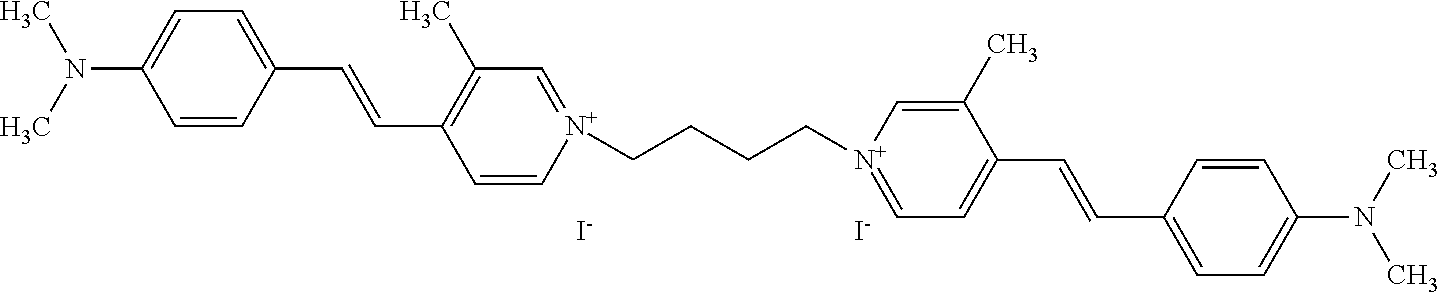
C1=CC(C=CC2=C(C)C=[N+](CCCC[N+]3=CC=C(C=CC4=CC=C(N(C)C)C=C4)C(C)=C3)C=C2)=CC=C1N(C)C.[I-].[I-]
